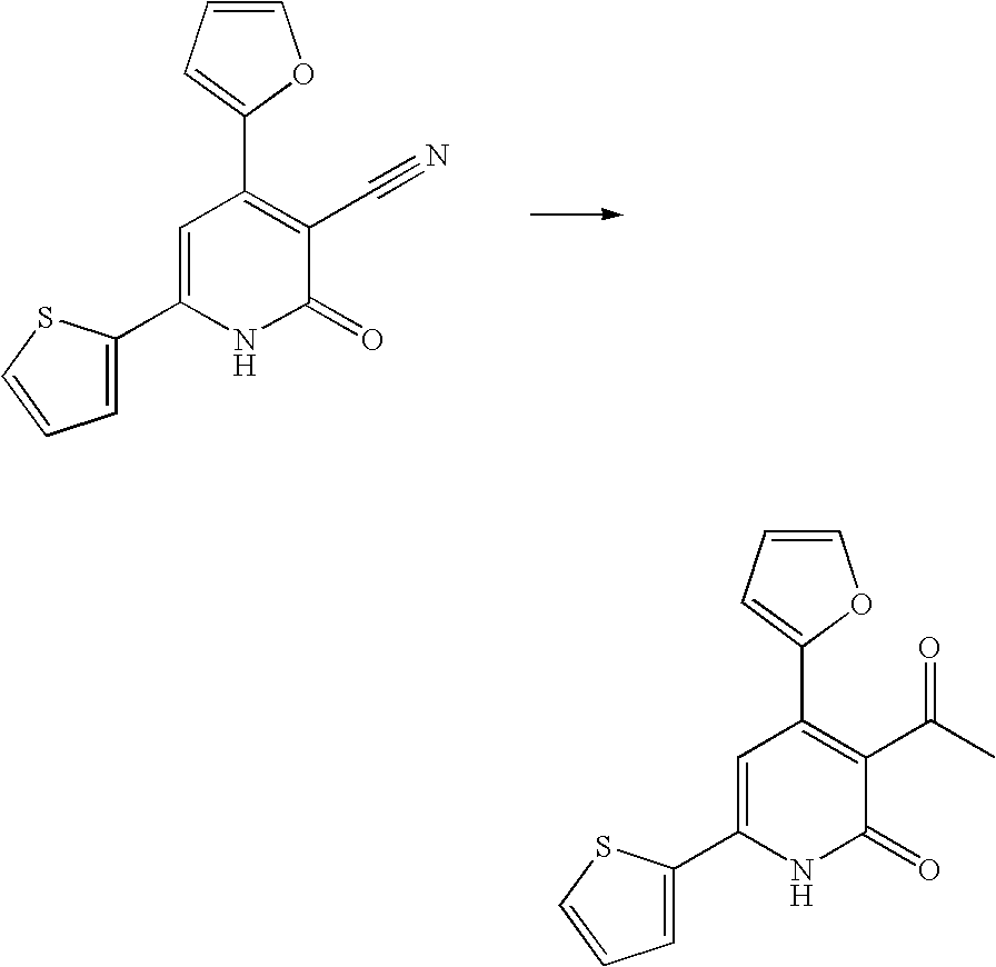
C1=CC=C(C2=C(C#N)C(=O)NC(C3=CC=CS3)=C2)O1.C1=CC=C(C2=C(C(C)=O)C(=O)NC(C3=CC=CS3)=C2)O1
